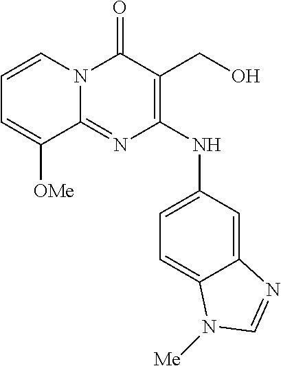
C1=CN2C(=NC(NC3=CC=C4C(=C3)N=CN4[Me])=C(CO)C2=O)C([OMe])=C1
